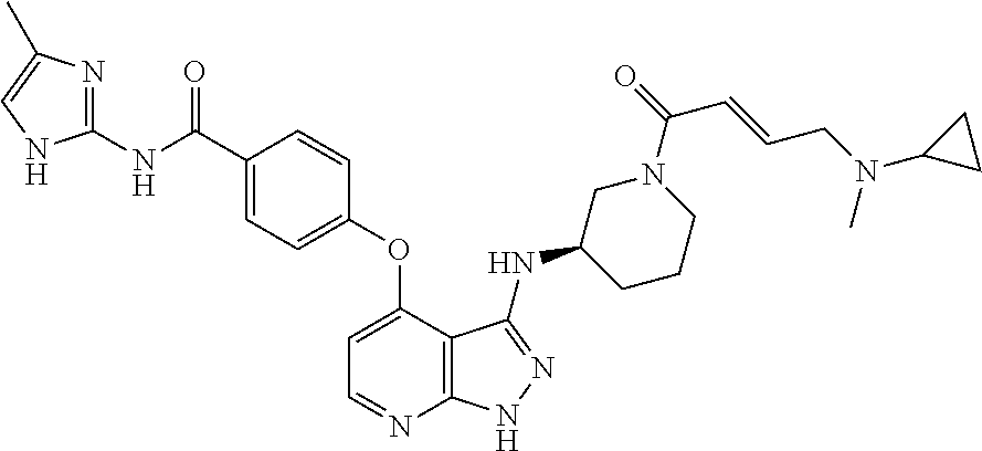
N1=C(NC(C2=CC=C(OC3=CC=NC4=C3C(NC3CCCN(C(C=CCN(C)C5CC5)=O)C3)=NN4)C=C2)=O)NC=C1C
